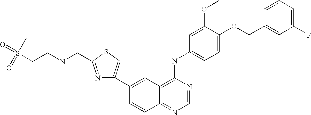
C1=NC(NC2=CC=C(OCC3=CC(F)=CC=C3)C(OC)=C2)=C2C(=N1)C=CC(C1=CSC(CNCCS(=O)(C)=O)=N1)=C2
